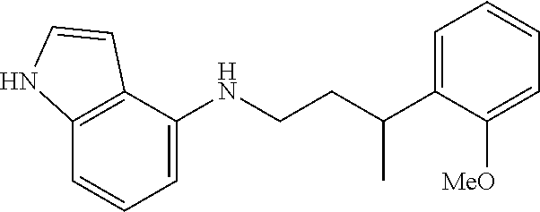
C1=C(NCCC(C2=CC=CC=C2[MeO])C)C2=C(C=C1)NC=C2
